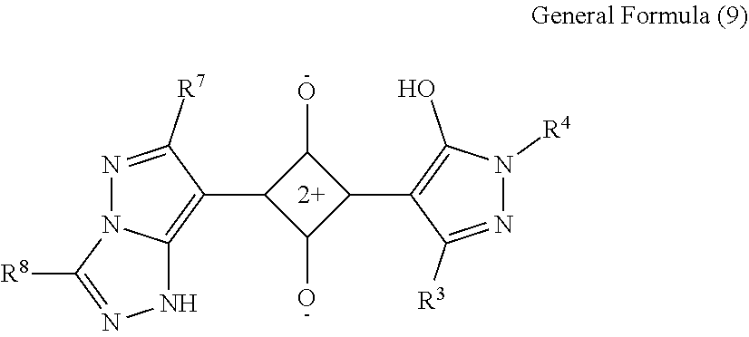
C1(C2=C3N(N=C2[R7])C([R8])=NN3)C(O)C(C2=C(O)N([R4])N=C2[R3])C1O
